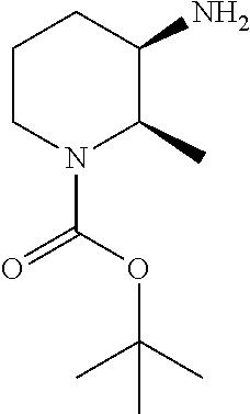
C1CN(C(OC(C)(C)C)=O)C(C)C(N)C1
